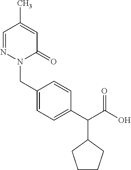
C1=NN(CC2=CC=C(C(C(O)=O)C3CCCC3)C=C2)C(=O)C=C1C
